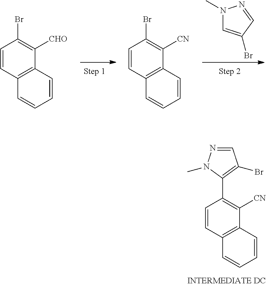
N1(C)C=C(Br)C=N1.C1=CC2=C(C([CHO])=C1Br)C=CC=C2.C1=CC2=C(C([CN])=C1Br)C=CC=C2.C1=NN(C)C(C2=C([CN])C3=C(C=C2)C=CC=C3)=C1Br
